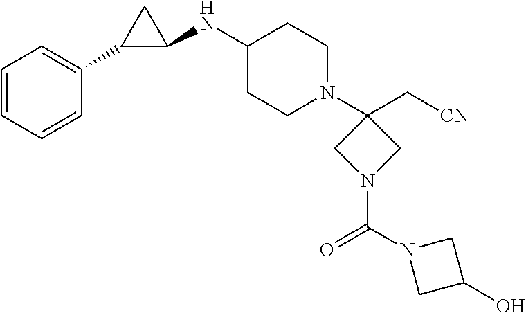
C1=CC=CC(C2C(NC3CCN(C4(C[CN])CN(C(N5CC(O)C5)=O)C4)CC3)C2)=C1
